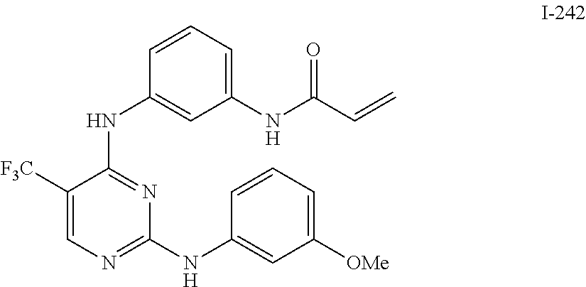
C1=CC(NC2=NC(NC3=CC([OMe])=CC=C3)=NC=C2[F3C])=CC(NC(=O)C=C)=C1
